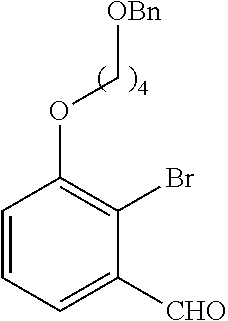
C1=CC=C([CHO])C(Br)=C1OC[OBn]
